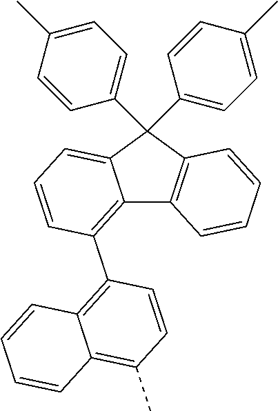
C12=C(C3=C4C(=C(C)C=C3)C=CC=C4)C=CC=C1C(C1=CC=C(C)C=C1)(C1=CC=C(C)C=C1)C1=C2C=CC=C1
